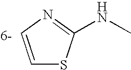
N(C)C1=NC=CS1.[6-]
